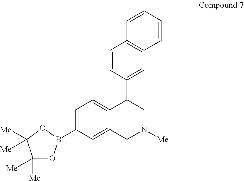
C1=CC(C2CN([Me])CC3=CC(B4OC([Me])([Me])C([Me])([Me])O4)=CC=C23)=CC2=C1C=CC=C2
